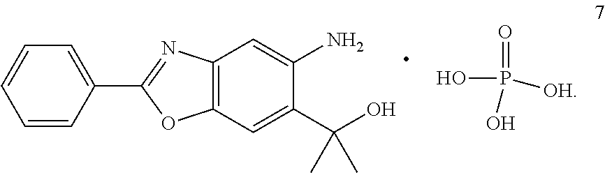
C1=CC=CC(C2=NC3=C(O2)C=C(C(O)(C)C)C(N)=C3)=C1.OP([OH])(=O)O
